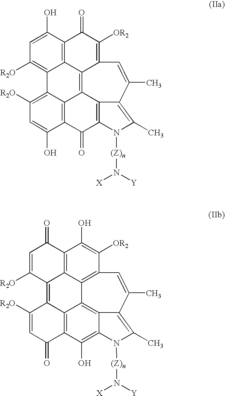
C12=C3C(=O)C=C([R2O])C1=C1C4=C(C(=O)C=C1[R2O])C(O)=C1C5=C4C2=C(C([OR2])=C3O)C=C(C)C5=C(C)N1[(Z)n]N([X])[Y].C12=C3C(O)=CC([R2O])=C1C1=C([R2O])C=C(O)C4=C1C1=C2C(=C([OR2])C3=O)C=C(C)C2=C(C)N([(Z)n]N([Y])[X])C(=C12)C4=O
